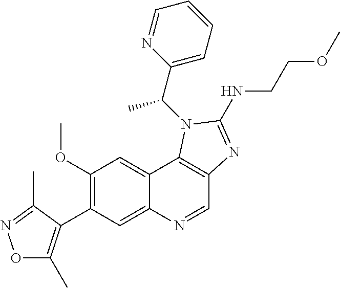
C1(OC)=C(C2=C(C)ON=C2C)C=C2C(=C1)C1=C(C=N2)N=C(NCCOC)N1C(C1=CC=CC=N1)C
